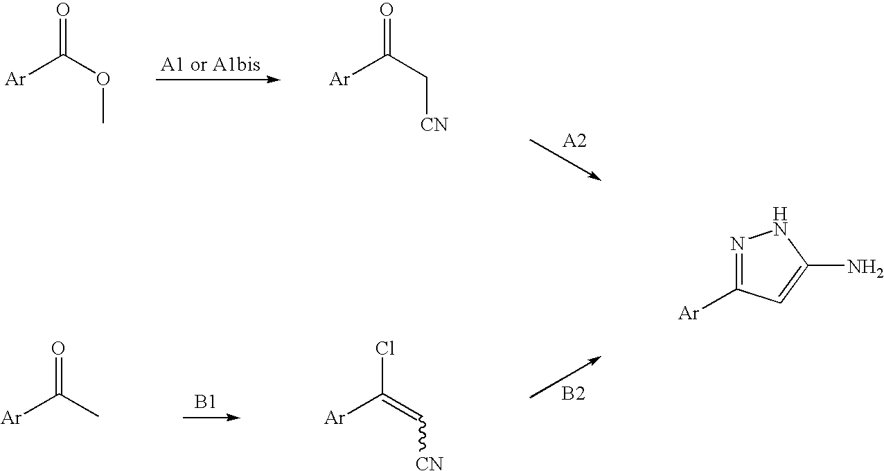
[Ar]C(OC)=O.[Ar]C(C[CN])=O.[B1].N1=C([Ar])C=C(N)N1.[B2].[Ar]C(C)=O.[Ar]C(=C[CN])Cl
